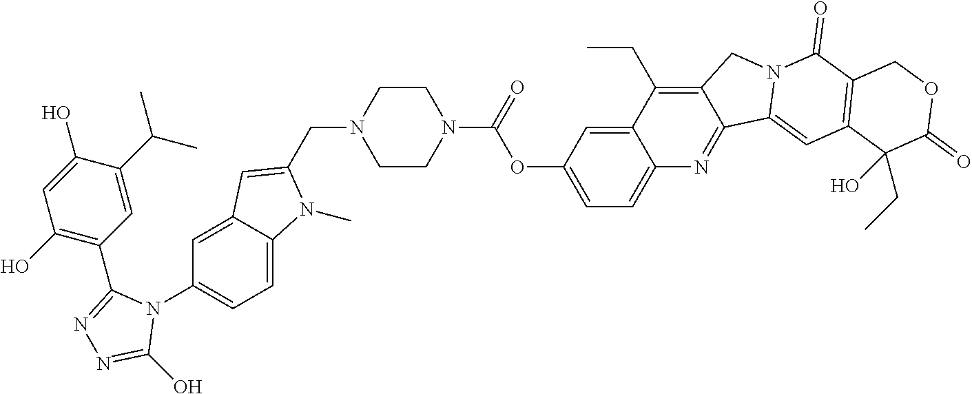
C(N1CCN(C(OC2=CC=C3C(=C2)C(CC)=C2C(=N3)C3=CC4=C(C(=O)N3C2)COC(=O)C4(CC)O)=O)CC1)C1=CC2=CC(N3C(C4=C(O)C=C(O)C(C(C)C)=C4)=NN=C3O)=CC=C2N1C
